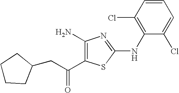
C(C(=O)C1=C(N)N=C(NC2=C(Cl)C=CC=C2Cl)S1)C1CCCC1
